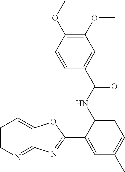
C1(C2=NC3=NC=CC=C3O2)=CC(C)=CC=C1NC(C1=CC(OC)=C(OC)C=C1)=O
